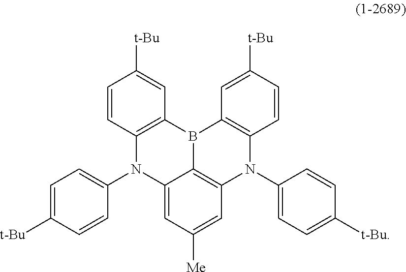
C1([t-Bu])=CC=C(N2C3=CC([Me])=CC4=C3B(C3=C2C=CC([t-Bu])=C3)C2=C(N4C3=CC=C([t-Bu])C=C3)C=CC([t-Bu])=C2)C=C1
